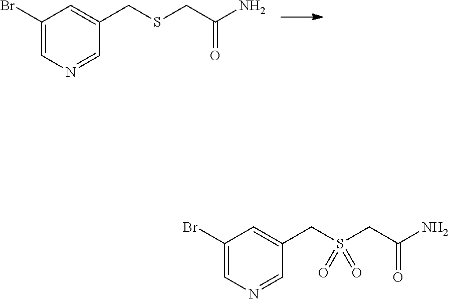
C1(Br)=CN=CC(CSCC(N)=O)=C1.C1(Br)=CN=CC(CS(CC(N)=O)(=O)=O)=C1
